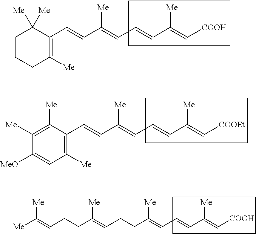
C1CCC([Me])=C(C=CC(=CC=CC(=C[COOH])[Me])[Me])C1([Me])[Me].C1([Me])=C([Me])C(C=CC(=CC=CC(=C[COOEt])[Me])[Me])=C([Me])C=C1[MeO].C(C(=CCCC(=CC=CC(=C[COOH])[Me])[Me])[Me])CC=C([Me])[Me]
